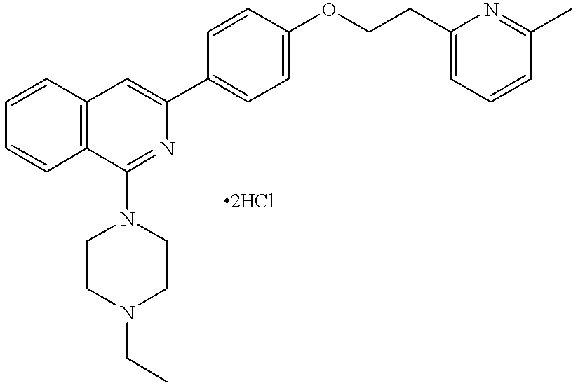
C1=CC2=C(C=C1)C=C(C1=CC=C(OCCC3=CC=CC(C)=N3)C=C1)N=C2N1CCN(CC)CC1
